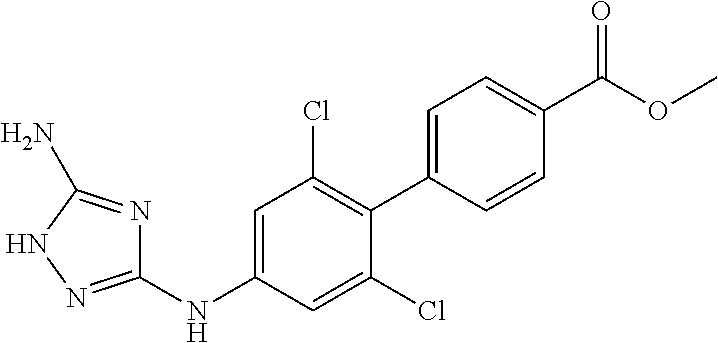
C1(NC2=CC(Cl)=C(C3=CC=C(C(OC)=O)C=C3)C(Cl)=C2)=NNC(N)=N1
